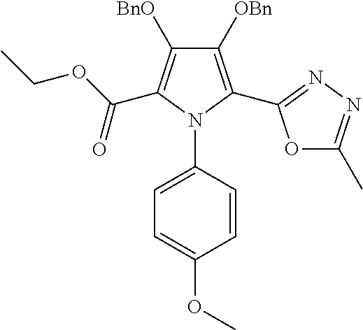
C1([OBn])=C(C2=NN=C(C)O2)N(C2=CC=C(OC)C=C2)C(C(OCC)=O)=C1[BnO]
